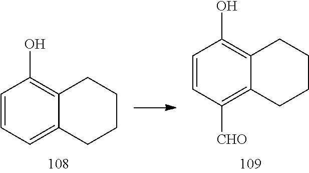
C1=CC=C2C(=C1O)CCCC2.C1=CC([CHO])=C2C(=C1O)CCCC2
